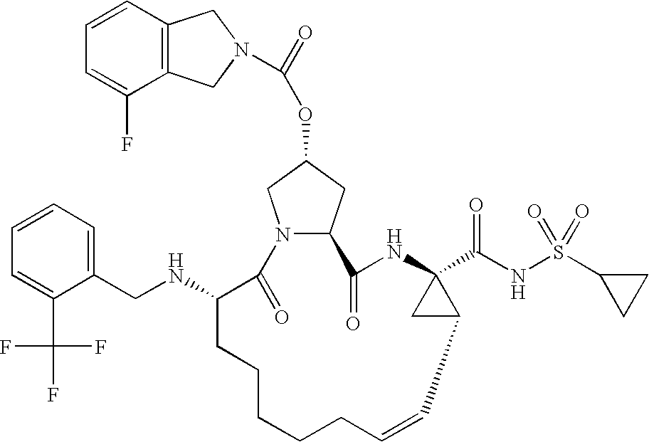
C12=C(C=CC=C1F)CN(C(=O)OC1CN3C(C1)C(=O)NC1(C(NS(C4CC4)(=O)=O)=O)CC1C=CCCCCCC(NCC1=CC=CC=C1C(F)(F)F)C3=O)C2
